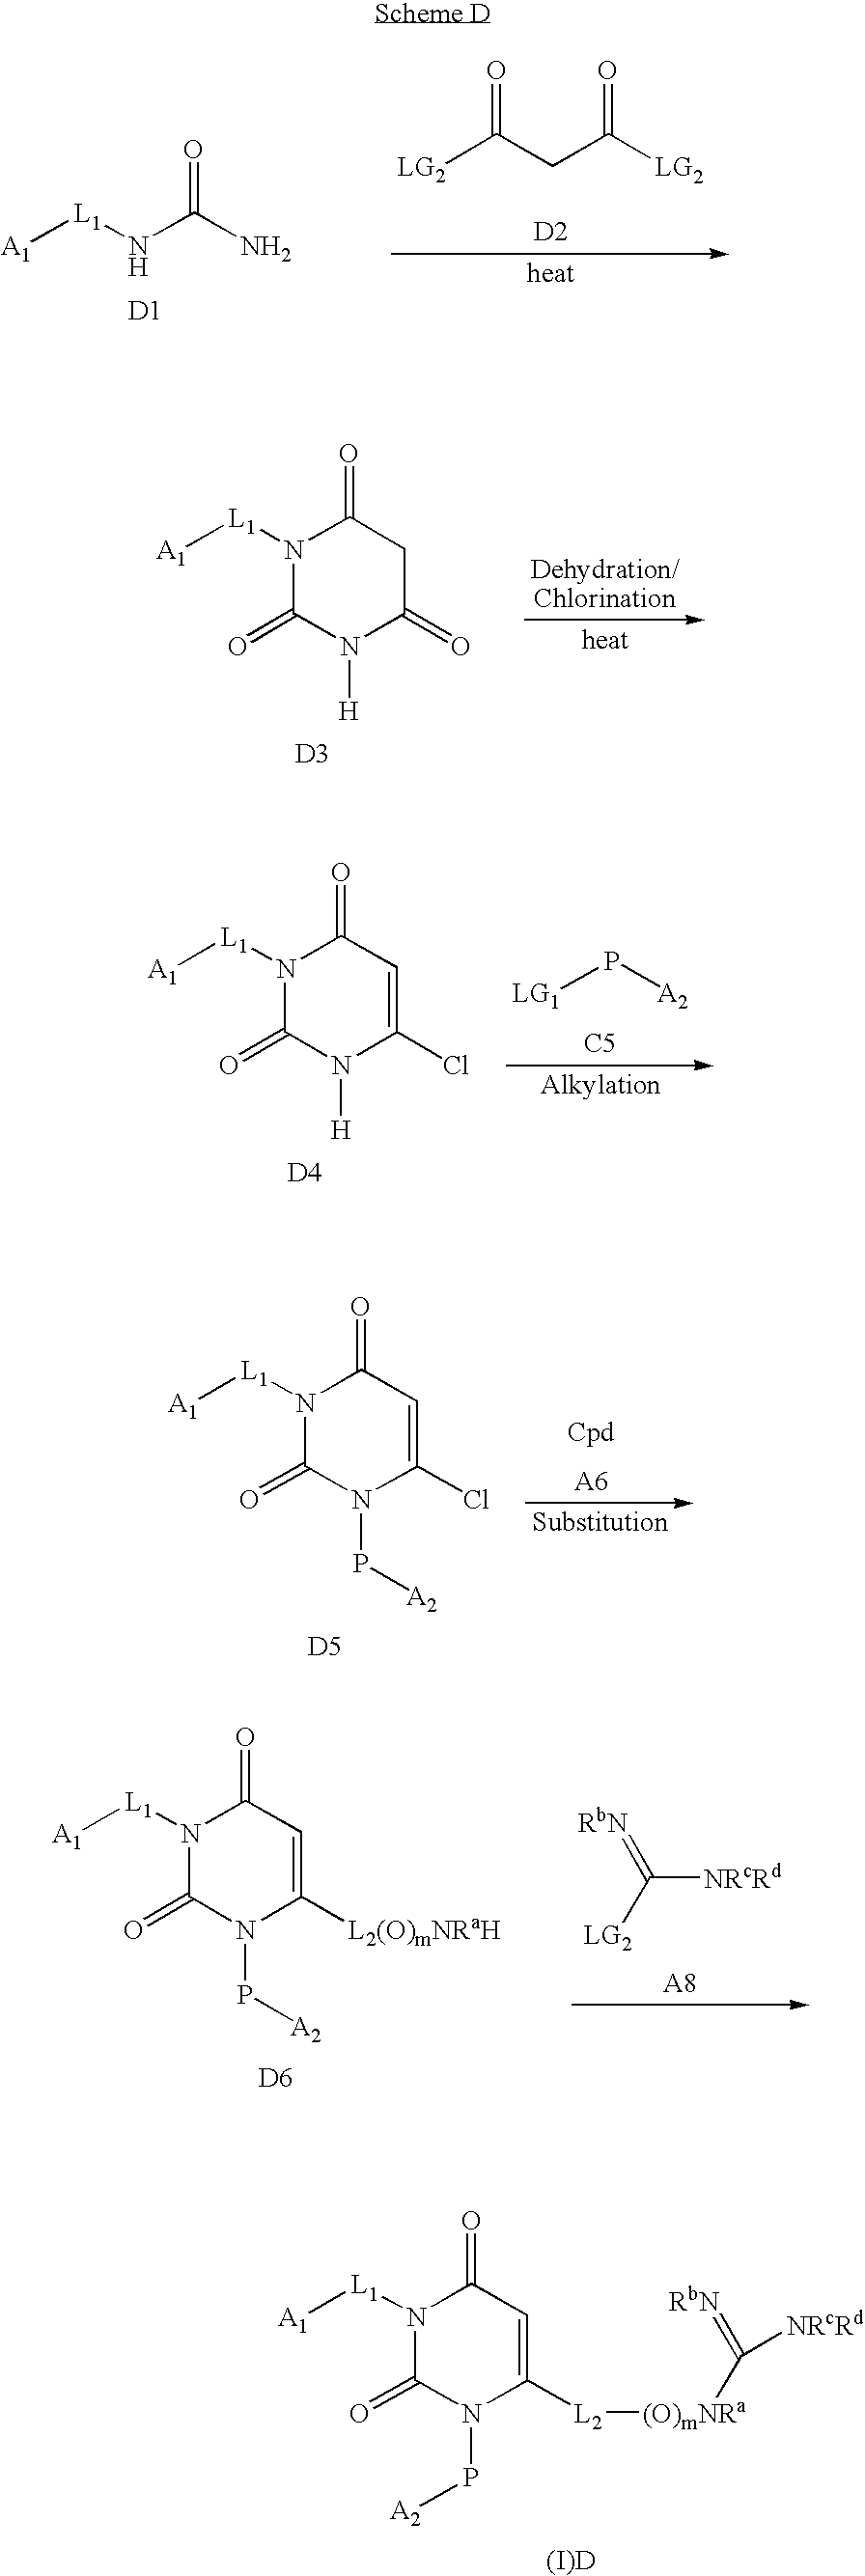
[A1][L1]NC(N)=O.[D1].[LG2]C(CC([LG2])=O)=O.[D2].C1(=O)CC(=O)N([L1][A1])C(=O)N1[H].[D3].C1(Cl)=CC(=O)N([L1][A1])C(=O)N1[H].[D4].[LG1]P[A2].[C5].C1(Cl)=CC(=O)N([L1][A1])C(=O)N1P[A2].[D5].[A6].[NRcRd]C(=[RbN])[LG2].C1([L2(O)mNRaH])=CC(=O)N([L1][A1])C(=O)N1P[A2].[D6].C1([L2][(O)mNRa]C(=[RbN])[NRcRd])=CC(=O)N([L1][A1])C(=O)N1P[A2].[(I)D]
